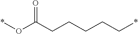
*OC(CCCCC*)=O
